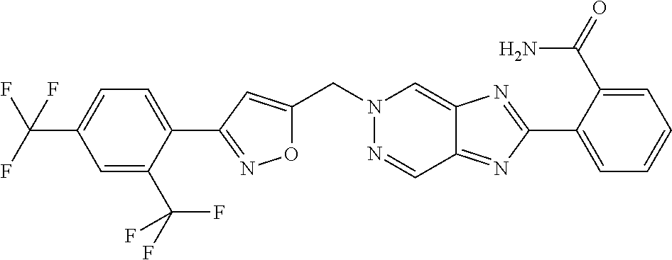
O1C(CN2N=CC3=NC(C4=CC=CC=C4C(=O)N)=NC3=C2)=CC(C2=CC=C(C(F)(F)F)C=C2C(F)(F)F)=N1
